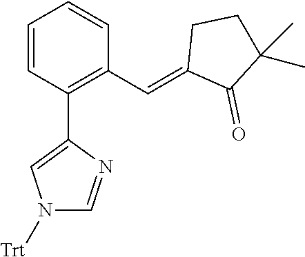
C1(=CC2=C(C3=CN([Trt])C=N3)C=CC=C2)C(=O)C(C)(C)CC1
